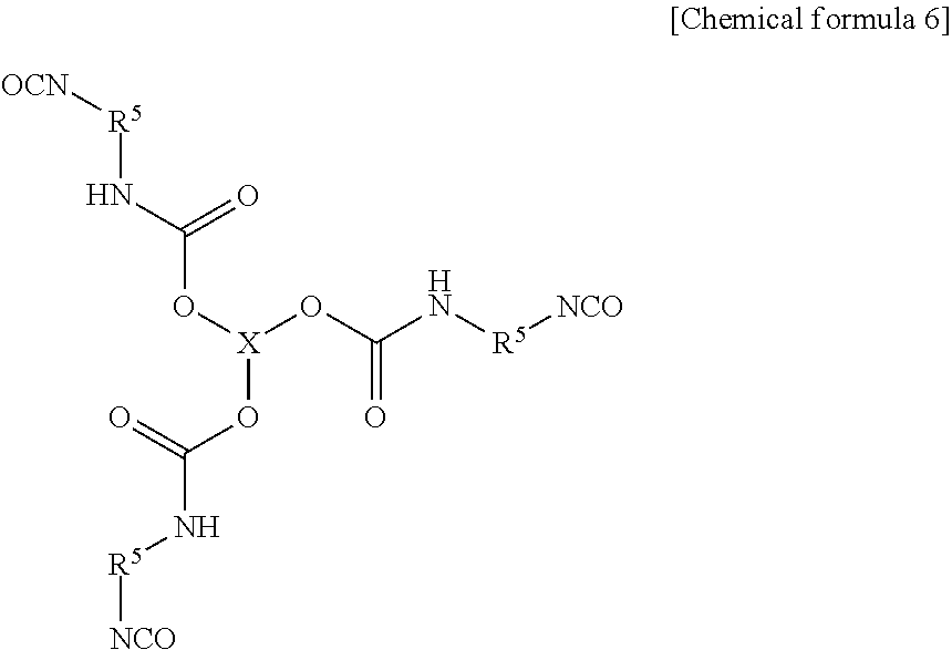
[R5](NC(O[X](OC(N[R5][NCO])=O)OC(N[R5][NCO])=O)=O)[OCN]
